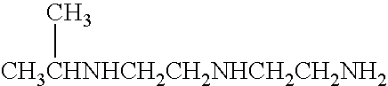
[CH3CHNHCH2CH2NHCH2CH2NH2]C
